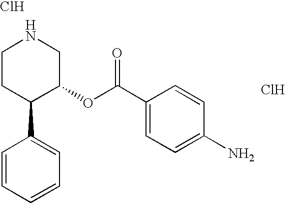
Cl.C1CC(C2=CC=CC=C2)C(OC(C2=CC=C(N)C=C2)=O)CN1.Cl
